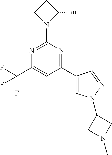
N1=C(N2C(C)CC2)N=C(C2=CN(C3CN(C)C3)N=C2)C=C1C(F)(F)F
